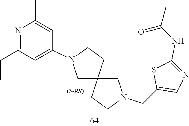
C12(CN(CC3=CN=C(NC(=O)C)S3)CC1)CCN(C1=CC(CC)=NC(C)=C1)C2
